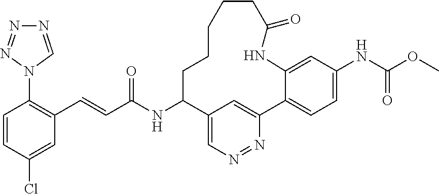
C(C(NC1C2=CN=NC(=C2)C2=CC=C(NC(OC)=O)C=C2NC(=O)CCCCC1)=O)=CC1=C(N2C=NN=N2)C=CC(Cl)=C1
